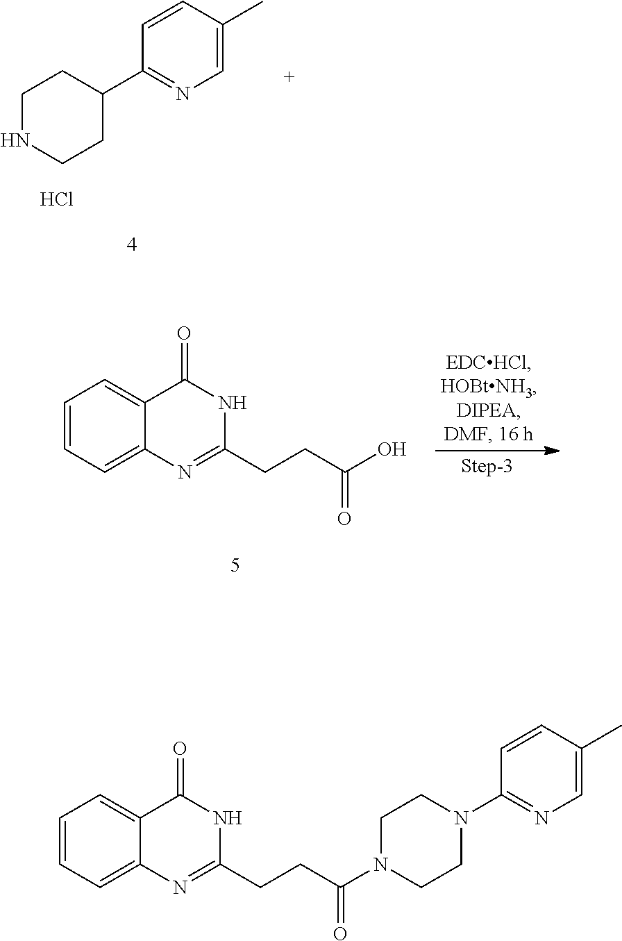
C1=CC=C2C(=C1)C(=O)NC(CCC(O)=O)=N2.C1=CC(C2CCNCC2)=NC=C1C.Cl.C1=CC=C2C(=C1)C(=O)NC(CCC(N1CCN(C3=NC=C(C)C=C3)CC1)=O)=N2
